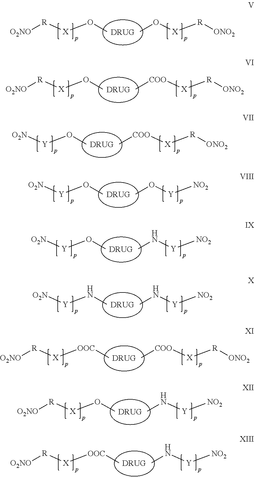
CO[X][R][ONO2].CO[X][R][O2NO].CO[X][R][O2NO].C[COO][X][R][ONO2].CO[Y][O2N].C[COO][X][R][ONO2].CO[Y][O2N].CO[Y][NO2].CO[Y][O2N].CN[Y][NO2].CN[Y][O2N].CN[Y][NO2].[OOC]([X][R][O2NO])C.C[COO][X][R][ONO2].O([X][R][O2NO])C.CN[Y][NO2].[OOC]([X][R][O2NO])C.CN[Y][NO2]
